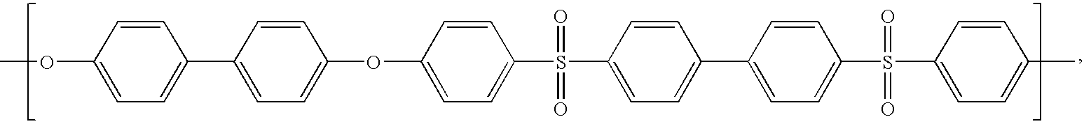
C1(OC)=CC=C(C2=CC=C(OC3=CC=C(S(=O)(=O)C4=CC=C(C5=CC=C(S(=O)(=O)C6=CC=C(C)C=C6)C=C5)C=C4)C=C3)C=C2)C=C1
